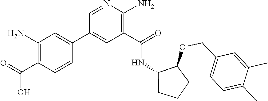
C1=NC(N)=C(C(=O)NC2C(OCC3=CC=C(C)C(C)=C3)CCC2)C=C1C1=CC(N)=C(C(O)=O)C=C1
